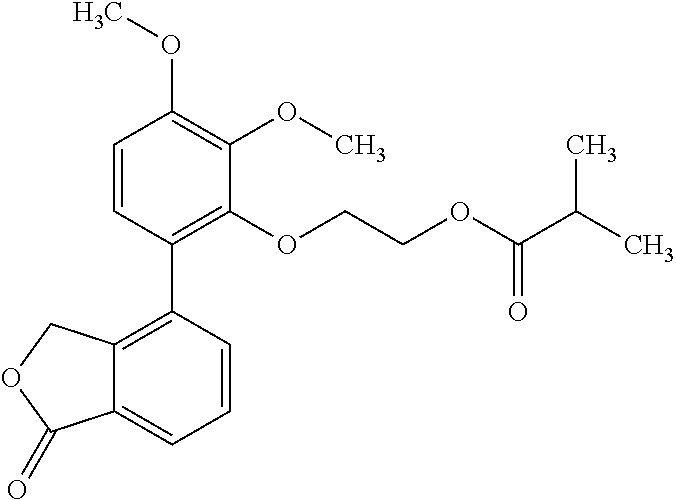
C1=CC(C2=C3C(=CC=C2)C(=O)OC3)=C(OCCOC(C(C)C)=O)C(OC)=C1OC
